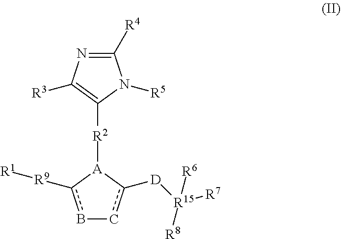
C1([R4])=NC([R3])=C([R2][A]2c([R9][R1])b-cc2[D][R15]([R8])([R7])[R6])N1[R5]
